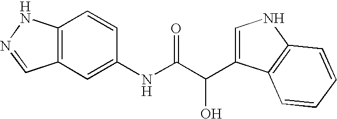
C12=C(C=C(NC(C(C3=CNC4=C3C=CC=C4)O)=O)C=C1)C=NN2
